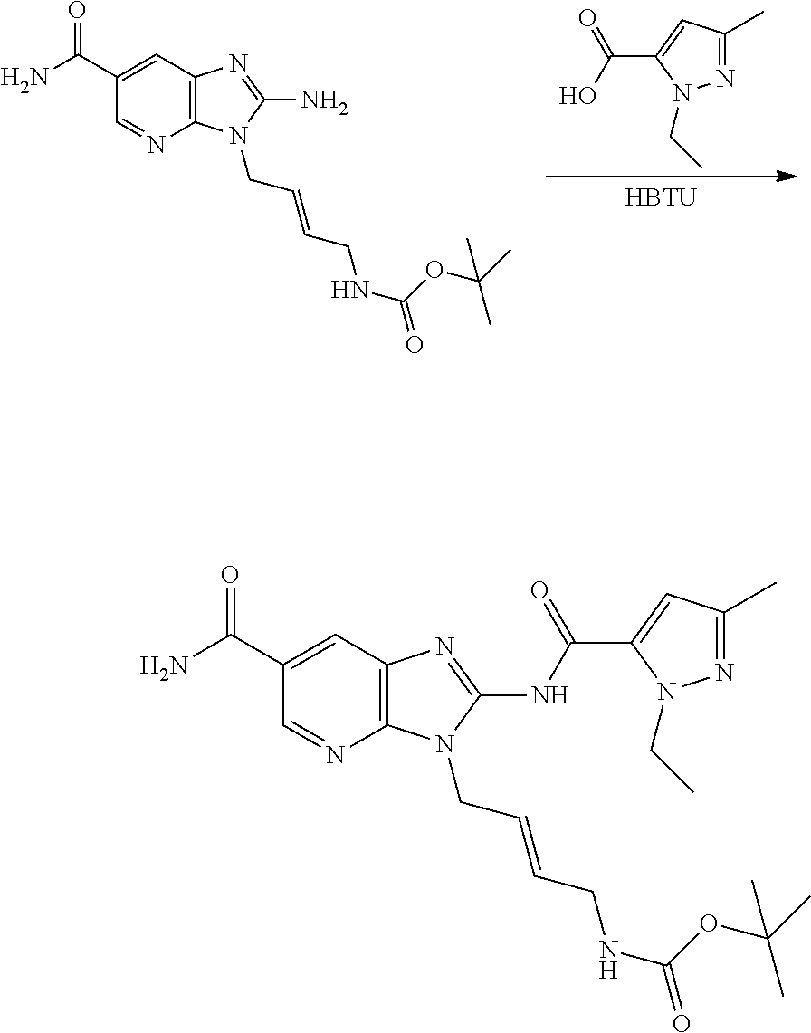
C12=C(C=C(C(N)=O)C=N1)N=C(N)N2CC=CCNC(=O)OC(C)(C)C.[HBTU].N1=C(C)C=C(C(O)=O)N1CC.C12=C(C=C(C(N)=O)C=N1)N=C(NC(=O)C1=CC(C)=NN1CC)N2CC=CCNC(=O)OC(C)(C)C
